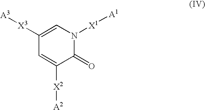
C1([X3][A3])=CN([X1][A1])C(=O)C([X2][A2])=C1
